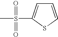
S(C)(=O)(=O)C1=CC=CS1
